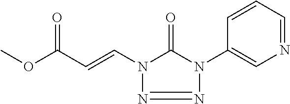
O=C1N(C=CC(OC)=O)N=NN1C1=CN=CC=C1
